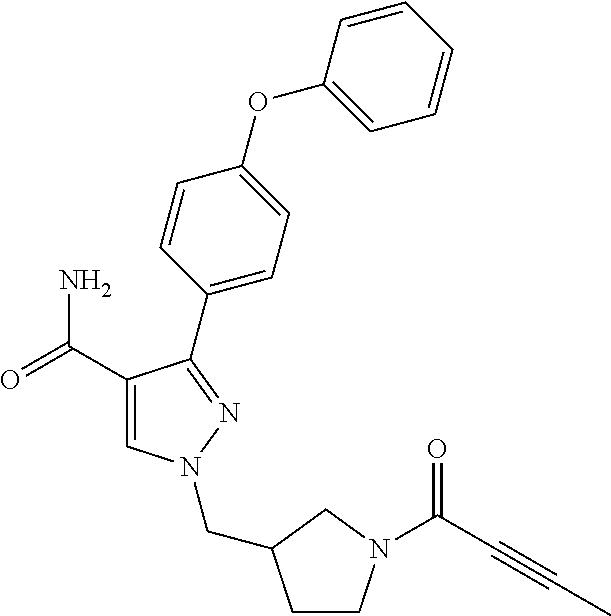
C1(C(=O)N)=CN(CC2CCN(C(C#CC)=O)C2)N=C1C1=CC=C(OC2=CC=CC=C2)C=C1
